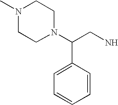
C(N)C(C1=CC=CC=C1)N1CCN(C)CC1
